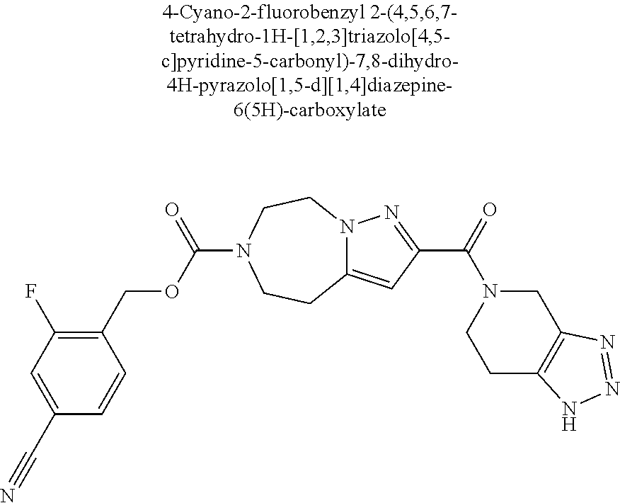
C(C1=CC(F)=C(COC(=O)N2CCN3C(=CC(C(=O)N4CCC5=C(C4)N=NN5)=N3)CC2)C=C1)#N
